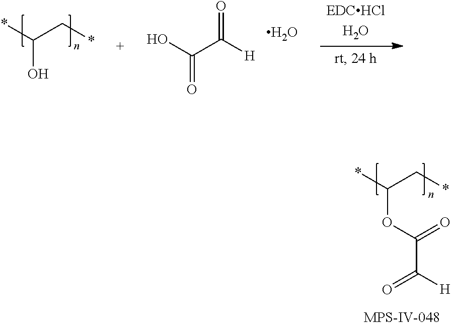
*C(C*)OC(C([H])=O)=O.*C(C*)O.O=C([H])C(O)=O.O
